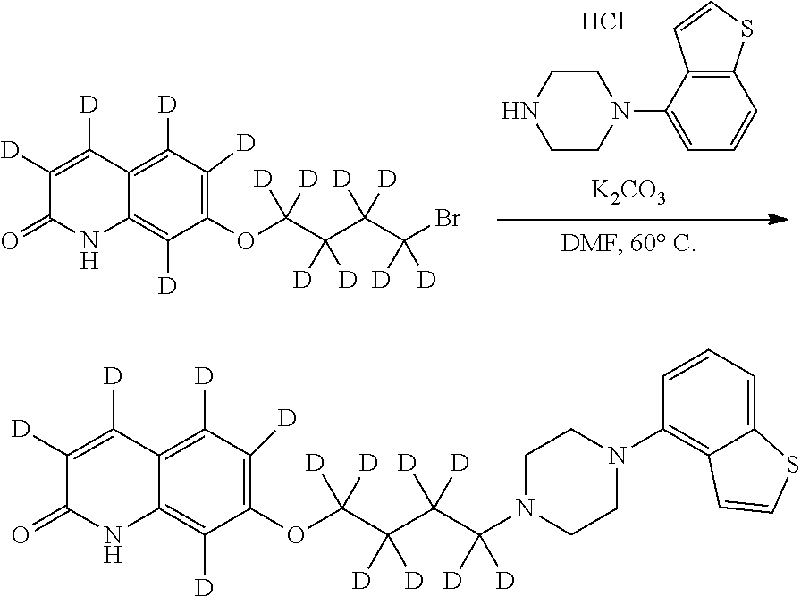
C1(OC(C(C(C(Br)([D])[D])([D])[D])([D])[D])([D])[D])=C([D])C([D])=C2C(=C1[D])NC(=O)C([D])=C2[D].C12=C(C(N3CCNCC3)=CC=C1)C=CS2.Cl.[K2CO3].C1(OC(C(C(C(N2CCN(C3=C4C(=CC=C3)SC=C4)CC2)([D])[D])([D])[D])([D])[D])([D])[D])=C([D])C([D])=C2C(=C1[D])NC(=O)C([D])=C2[D]
